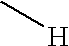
C[H]
